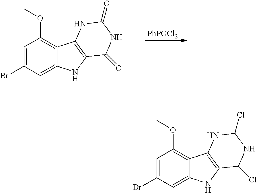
C1=C(Br)C=C2C(=C1OC)C1=C(N2)C(=O)NC(=O)N1.[PhPOCl2].C1=C(Br)C=C2C(=C1OC)C1=C(N2)C(Cl)NC(Cl)N1
